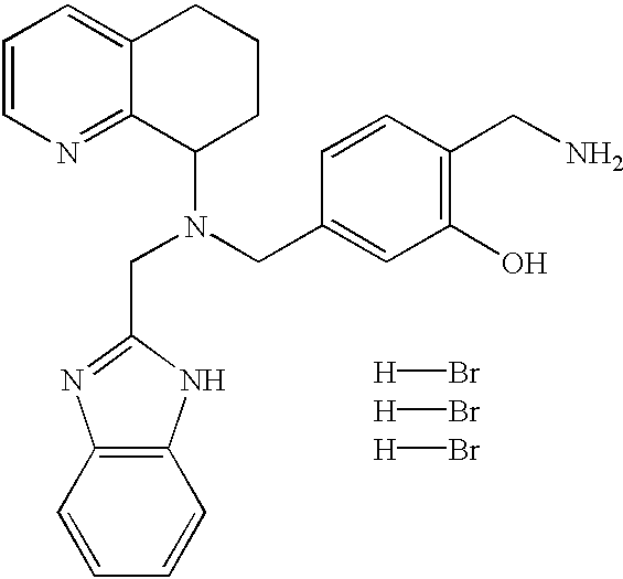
C1=CC=CC2=C1N=C(CN(CC1=CC(O)=C(CN)C=C1)C1CCCC3=CC=CN=C13)N2.[H]Br.[H]Br.[H]Br
